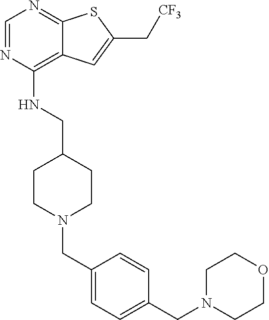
C1=NC(NCC2CCN(CC3=CC=C(CN4CCOCC4)C=C3)CC2)=C2C(=N1)SC(C[CF3])=C2
